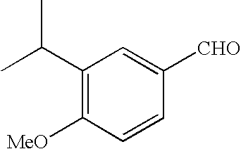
C1(C(C)C)=C([MeO])C=CC([CHO])=C1
